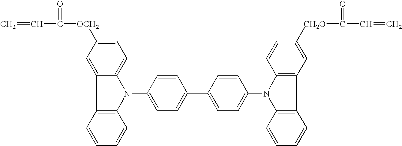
C=CC(=O)[OCH2]C1=CC=C2C(=C1)C1=C(N2C2=CC=C(C3=CC=C(N4C5=C(C=C([CH2O]C(C=C)=O)C=C5)C5=C4C=CC=C5)C=C3)C=C2)C=CC=C1
